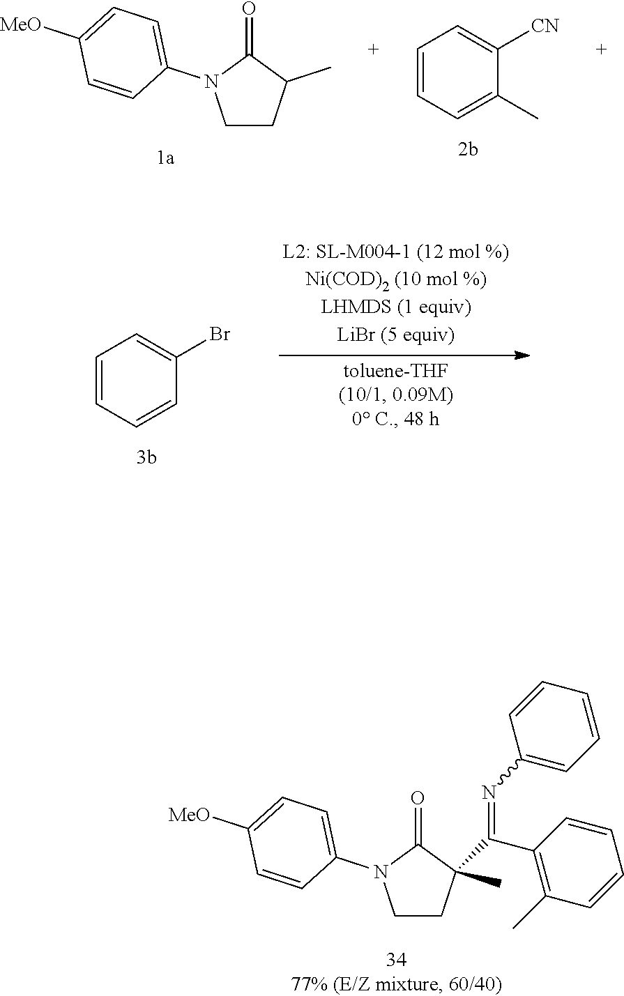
C1=CC=C(C)C([CN])=C1.C1CC(C)C(=O)N1C1=CC=C([MeO])C=C1.C1=CC=CC(Br)=C1.C1CC(C(C2=C(C)C=CC=C2)=NC2=CC=CC=C2)(C)C(=O)N1C1=CC=C([MeO])C=C1
